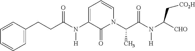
C1=C(CCC(N(C2=CC=CN(C(C(N(C([CHO])C[CO2H])[H])=O)C)C2=O)[H])=O)C=CC=C1
